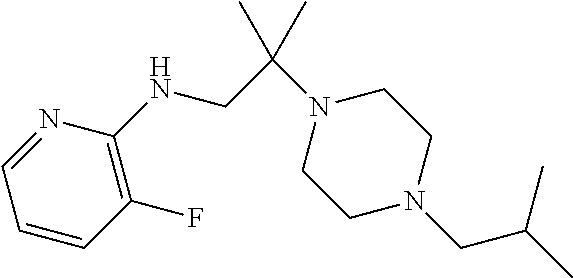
N1=CC=CC(F)=C1NCC(N1CCN(CC(C)C)CC1)(C)C
